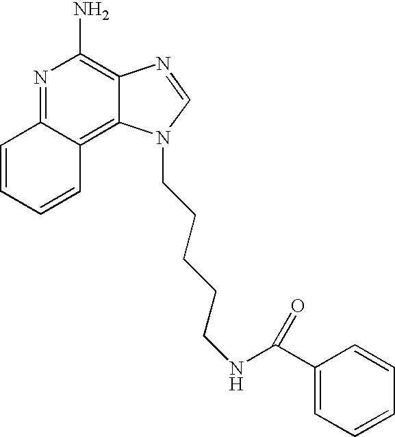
N1=C2C(=C3C(=C1N)N=CN3CCCCCNC(C1=CC=CC=C1)=O)C=CC=C2
